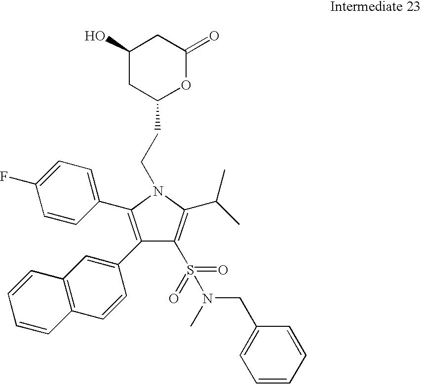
C(N1C(C(C)C)=C(S(N(C)CC2=CC=CC=C2)(=O)=O)C(C2=CC3=C(C=C2)C=CC=C3)=C1C1=CC=C(F)C=C1)CC1OC(=O)CC(O)C1
